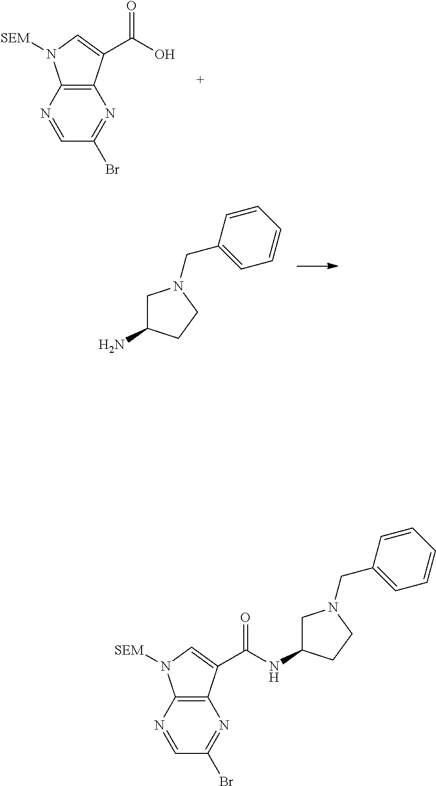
N1=CC(Br)=NC2=C1N([SEM])C=C2C(O)=O.NC1CN(CC2=CC=CC=C2)CC1.N1=CC(Br)=NC2=C1N([SEM])C=C2C(NC1CN(CC2=CC=CC=C2)CC1)=O
